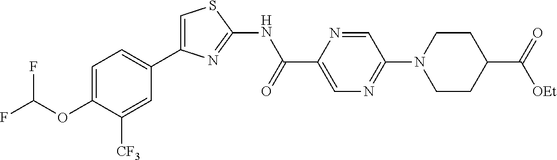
C1=C(OC(F)F)C([CF3])=CC(C2=CSC(NC(C3=CN=C(N4CCC(C(=O)[OEt])CC4)C=N3)=O)=N2)=C1
